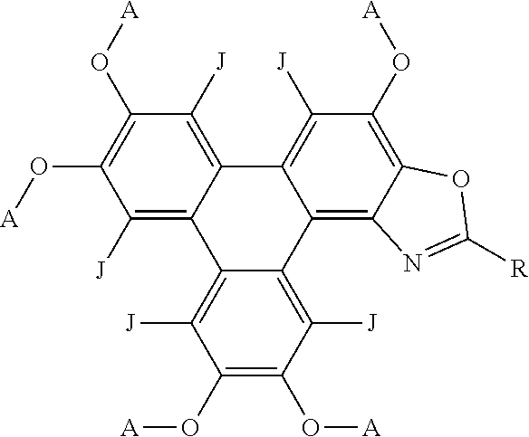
C12=C([J])C(O[A])=C(O[A])C([J])=C1C1=C([J])C(O[A])=C(O[A])C([J])=C1C1=C([J])C(O[A])=C3C(=C21)N=C([R])O3
